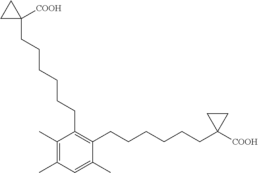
C1(C)=C(C)C(CCCCCCC2([COOH])CC2)=C(CCCCCCC2([COOH])CC2)C(C)=C1
